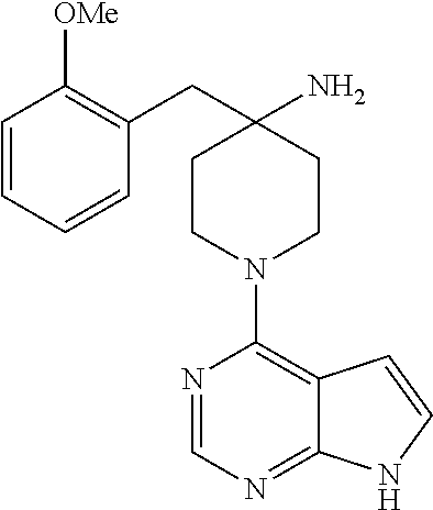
C12=NC=NC(N3CCC(N)(CC4=C([OMe])C=CC=C4)CC3)=C1C=CN2
